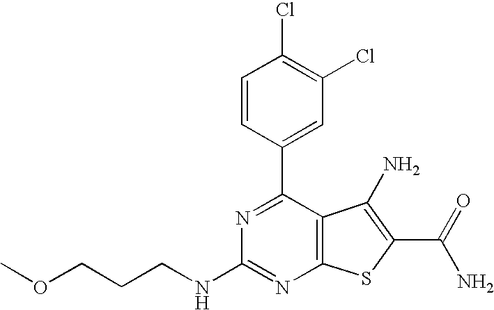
C1=CC(C2=NC(NCCCOC)=NC3=C2C(N)=C(C(N)=O)S3)=CC(Cl)=C1Cl
